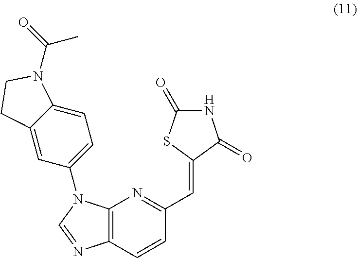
C12=C(N=C(C=C3C(=O)NC(=O)S3)C=C1)N(C1=CC=C3C(=C1)CCN3C(=O)C)C=N2
